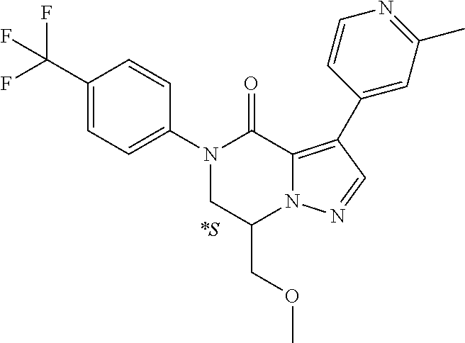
N1(C2=CC=C(C(F)(F)F)C=C2)CC(COC)N2C(=C(C3=CC(C)=NC=C3)C=N2)C1=O.[*S]
